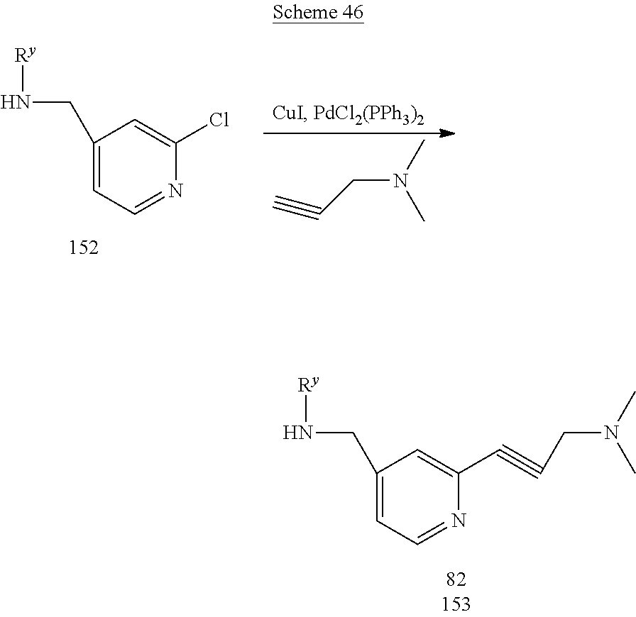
C1(CN[Ry])=CC=NC(Cl)=C1.C(N(C)C)C#C.C1(CN[Ry])=CC=NC(C#CCN(C)C)=C1
